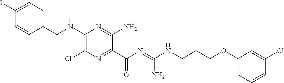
C1=C(I)C=CC(CNC2=C(Cl)N=C(C(N=C(NCCCOC3=CC=CC(Cl)=C3)N)=O)C(N)=N2)=C1
